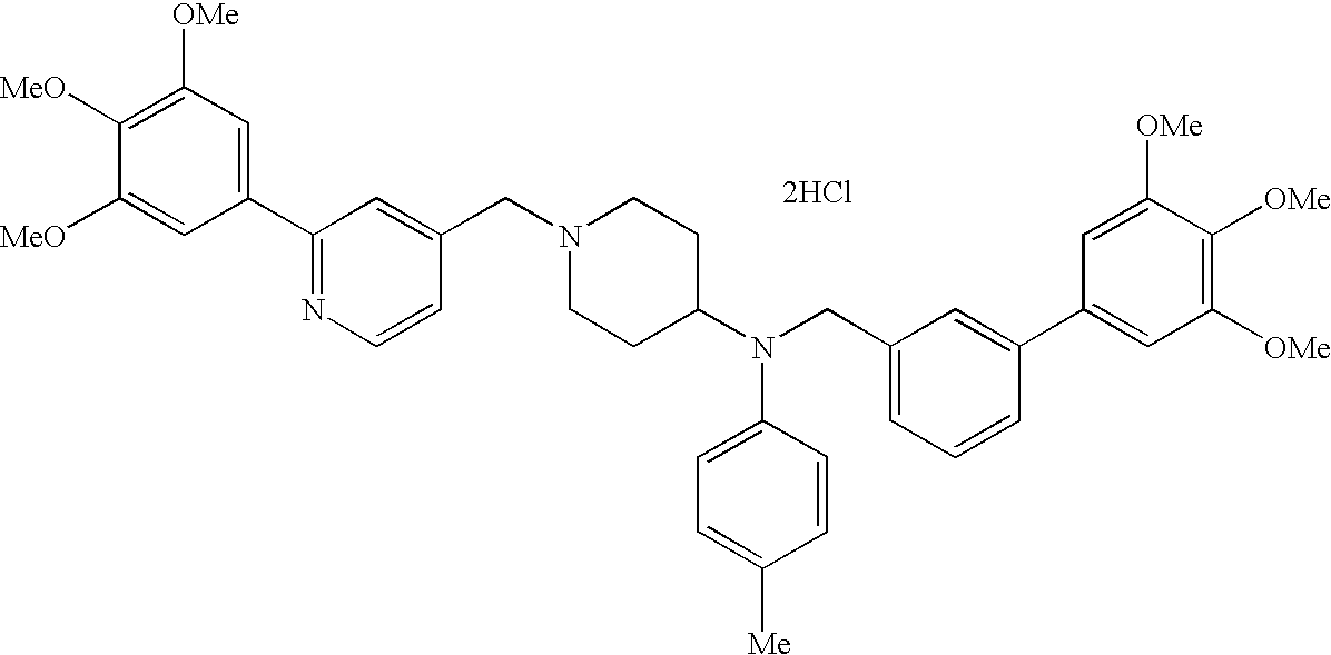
[2HCl].C1([OMe])=C([MeO])C([MeO])=CC(C2=NC=CC(CN3CCC(N(CC4=CC=CC(C5=CC([OMe])=C([OMe])C([OMe])=C5)=C4)C4=CC=C([Me])C=C4)CC3)=C2)=C1
